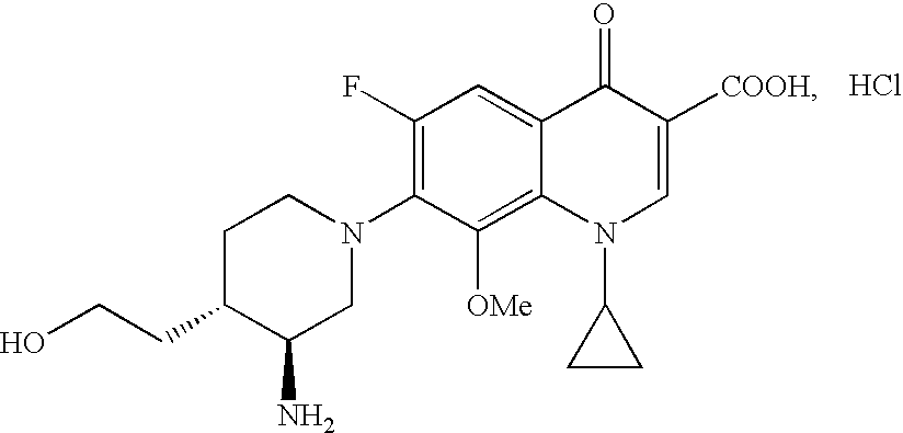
C1(F)=C(N2CCC(CCO)C(N)C2)C([OMe])=C2C(=C1)C(=O)C([COOH])=CN2C1CC1.[HCl]
